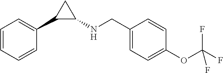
C1=CC=CC(C2C(NCC3=CC=C(OC(F)(F)F)C=C3)C2)=C1
